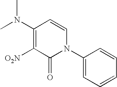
C1(N(C)C)=C([O2N])C(=O)N(C2=CC=CC=C2)C=C1
